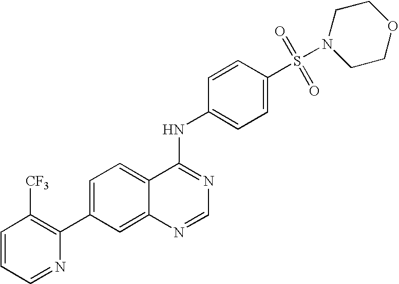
C1=CC=NC(C2=CC=C3C(=C2)N=CN=C3NC2=CC=C(S(=O)(=O)N3CCOCC3)C=C2)=C1[CF3]
